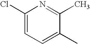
C1(Cl)=CC=C(C)C(C)=N1
